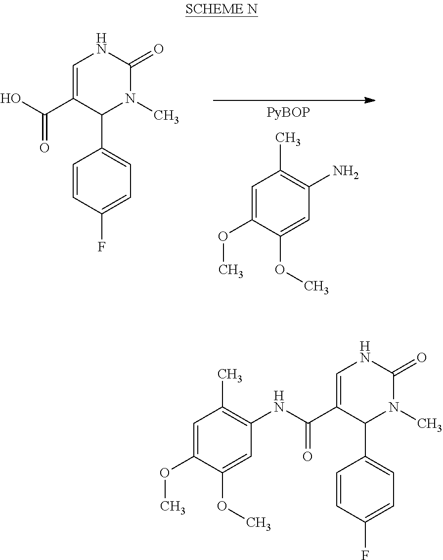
C1=C(OC)C(OC)=CC(N)=C1C.C(=O)(C1=CNC(=O)N(C)C1C1=CC=C(F)C=C1)O.C1=C(OC)C(OC)=CC(NC(=O)C2=CNC(=O)N(C)C2C2=CC=C(F)C=C2)=C1C
